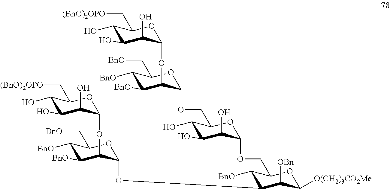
C1([BnO])C(OC2C(OC3C(O)C(O)C(O)C(C[(BnO)2OPO])O3)C([BnO])C([BnO])C(C[BnO])O2)C([OBn])C([O(CH2)3CO2Me])OC1COC1C(O)C(O)C(O)C(COC2C(OC3C(O)C(O)C(O)C(C[(BnO)2OPO])O3)C([BnO])C([BnO])C(C[BnO])O2)O1
